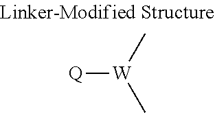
[Q][W](C)C
